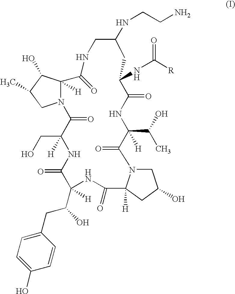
N12C([H])(C(O)C(C)C1)C(=O)NCC(NCCN)CC(NC([R])=O)C(=O)NC(C(O)C)([H])C(=O)N1CC(O)CC1([H])C(=O)NC(C(CC1=CC=C(O)C=C1)O)([H])C(=O)NC(CO)([H])C2=O
